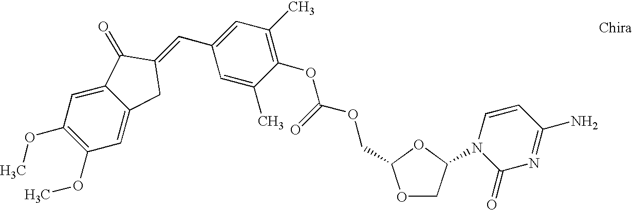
C1(OC)=C(OC)C=C2C(=C1)C(=O)C(=CC1=CC(C)=C(OC(=O)OCC3OCC(N4C(=O)N=C(N)C=C4)O3)C(C)=C1)C2
